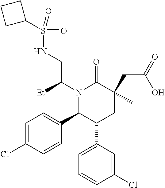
N1(C(CNS(=O)(=O)C2CCC2)[Et])C(C2=CC=C(Cl)C=C2)C(C2=CC=CC(Cl)=C2)CC(CC(=O)O)(C)C1=O
